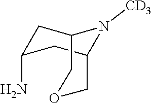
C1C(N)CC2N([CD3])C1COC2
